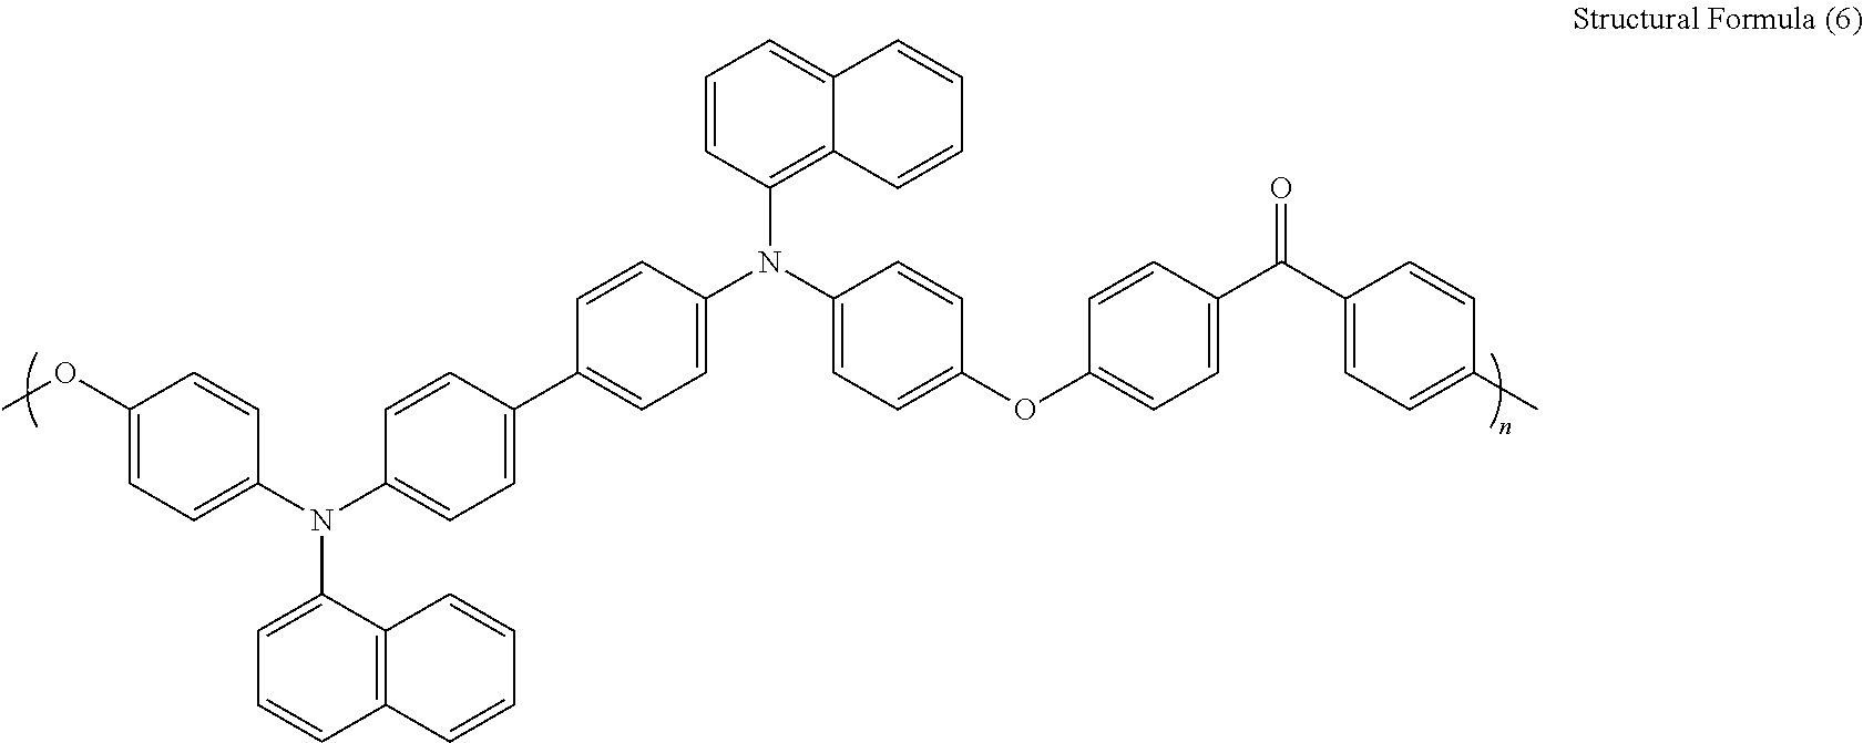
COC1=CC=C(N(C2=CC=C(C3=CC=C(N(C4=C5C(=CC=C4)C=CC=C5)C4=CC=C(OC5=CC=C(C(=O)C6=CC=C(C)C=C6)C=C5)C=C4)C=C3)C=C2)C2=CC=CC3=C2C=CC=C3)C=C1
